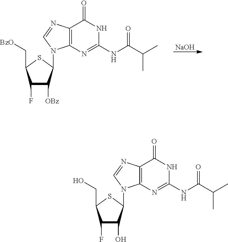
[NaOH].C1(F)C([OBz])C(N2C3=C(C(=O)NC(NC(C(C)C)=O)=N3)N=C2)SC1C[BzO].C1(F)C(O)C(N2C3=C(C(=O)NC(NC(C(C)C)=O)=N3)N=C2)SC1CO
